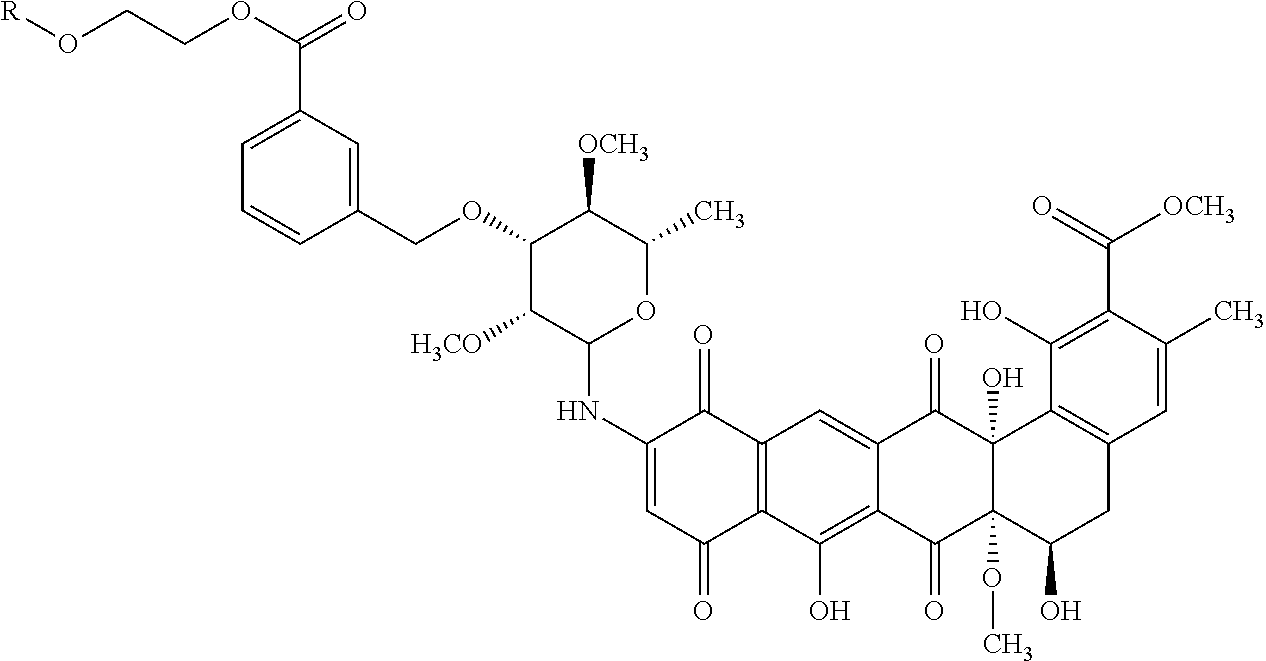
C12=C(C(O)=C3C(=C1)C(=O)C1(O)C(OC)(C3=O)C(O)CC3=C1C(O)=C(C(=O)[OCH3])C(C)=C3)C(=O)C=C(NC1OC(C)C([OCH3])C(OCC3=CC(C(=O)OCCO[R])=CC=C3)C1[H3CO])C2=O
